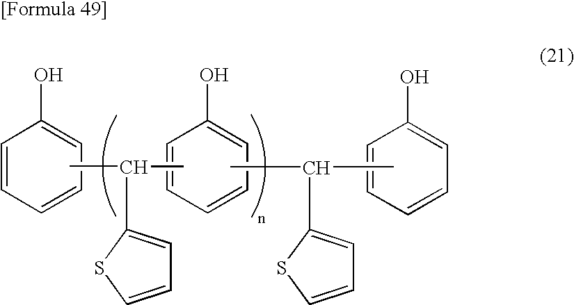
C1=CC=CC=C1O.C1=CC=C(O)C=C1.C1=CC=C(O)C=C1.CC(C)C1=CC=CS1.CC(C)C1=CC=CS1
